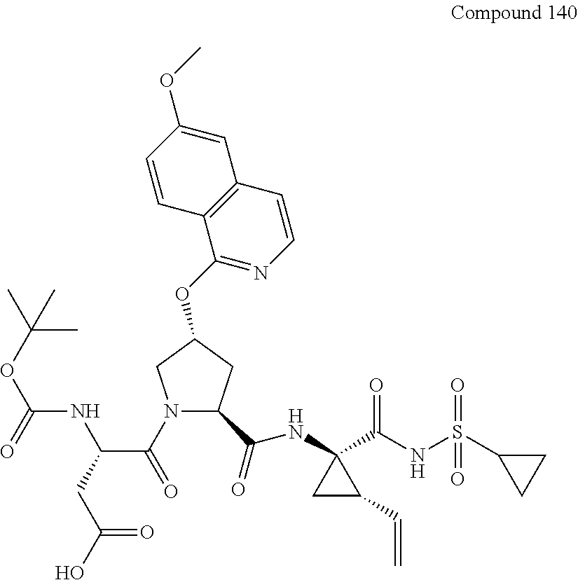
N1(C(=O)C(CC(O)=O)NC(OC(C)(C)C)=O)C(C(=O)NC2(C(NS(C3CC3)(=O)=O)=O)CC2C=C)CC(OC2=NC=CC3=C2C=CC(OC)=C3)C1
